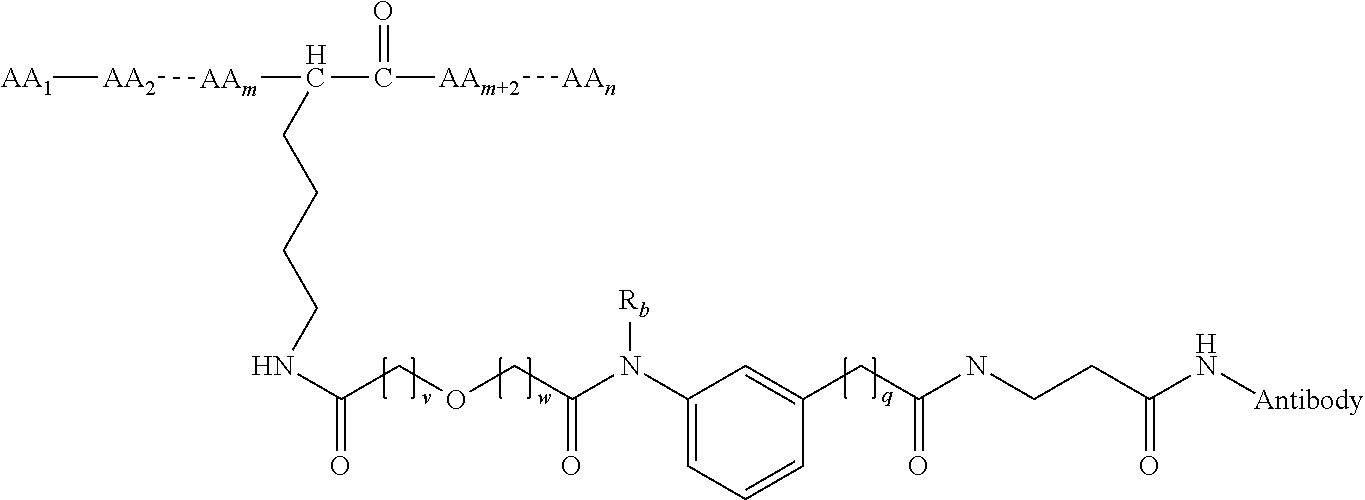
C([AAm][AA2][AA1])(C([AAm+2][AAn])=O)CCCCNC(=O)COCC(N(C1=CC=CC(CC(NCCC(N[Antibody])=O)=O)=C1)[Rb])=O
